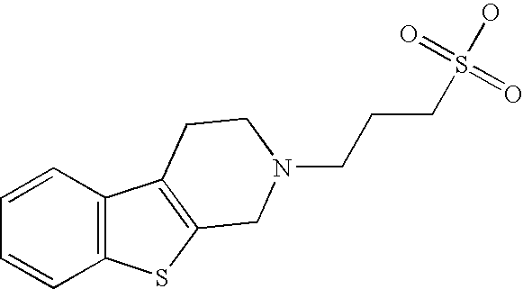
C1=CC2=C(C=C1)SC1=C2CCN(CCCS(O)(=O)=O)C1
